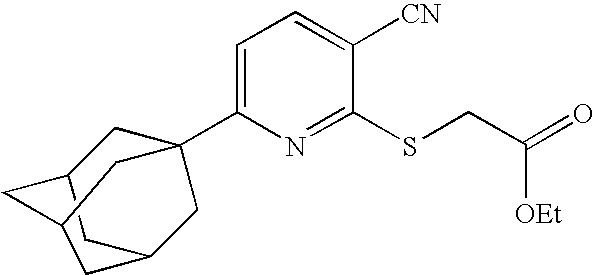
C1=C(C23CC4CC(C2)CC(C4)C3)N=C(SCC(=O)[OEt])C([CN])=C1
